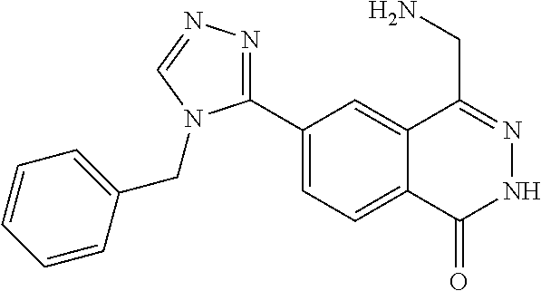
C1(C2=NN=CN2CC2=CC=CC=C2)=CC=C2C(=C1)C(CN)=NNC2=O
